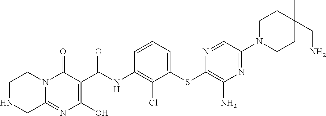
C12=NC(O)=C(C(NC3=C(Cl)C(SC4=C(N)N=C(N5CCC(C)(CN)CC5)C=N4)=CC=C3)=O)C(=O)N1CCNC2
